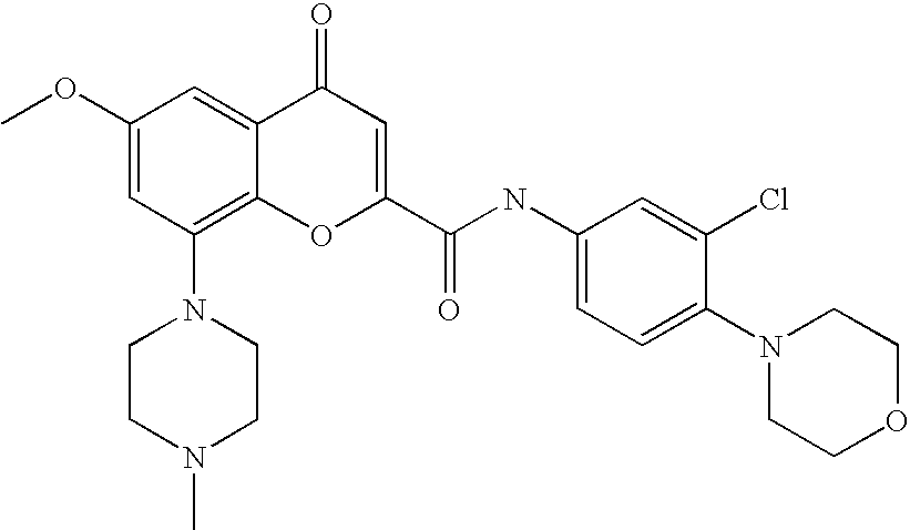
C1CN(C)CCN1C1=C2C(=CC(OC)=C1)C(=O)C=C(C(=O)NC1=CC=C(N3CCOCC3)C(Cl)=C1)O2
